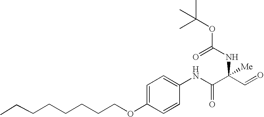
C1=C(OCCCCCCCC)C=CC(NC(C(C=O)(NC(=O)OC(C)(C)C)[Me])=O)=C1
